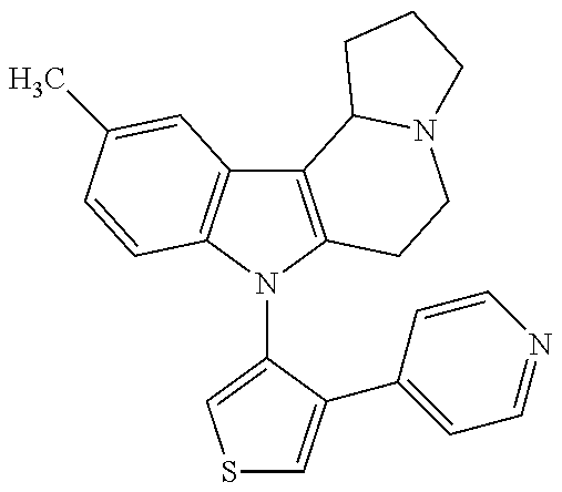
C12=C(N(C3=CSC=C3C3=CC=NC=C3)C3=C1C=C(C)C=C3)CCN1C2CCC1
